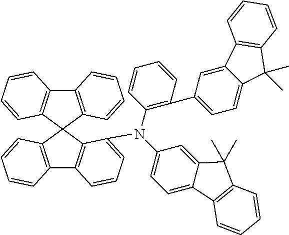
C12=C(C3(C4=C1C=CC=C4)C1=C(C4=C3C(N(C3=CC=C5C(=C3)C(C)(C)C3=C5C=CC=C3)C3=C(C5=CC=C6C(=C5)C5=C(C6(C)C)C=CC=C5)C=CC=C3)=CC=C4)C=CC=C1)C=CC=C2
